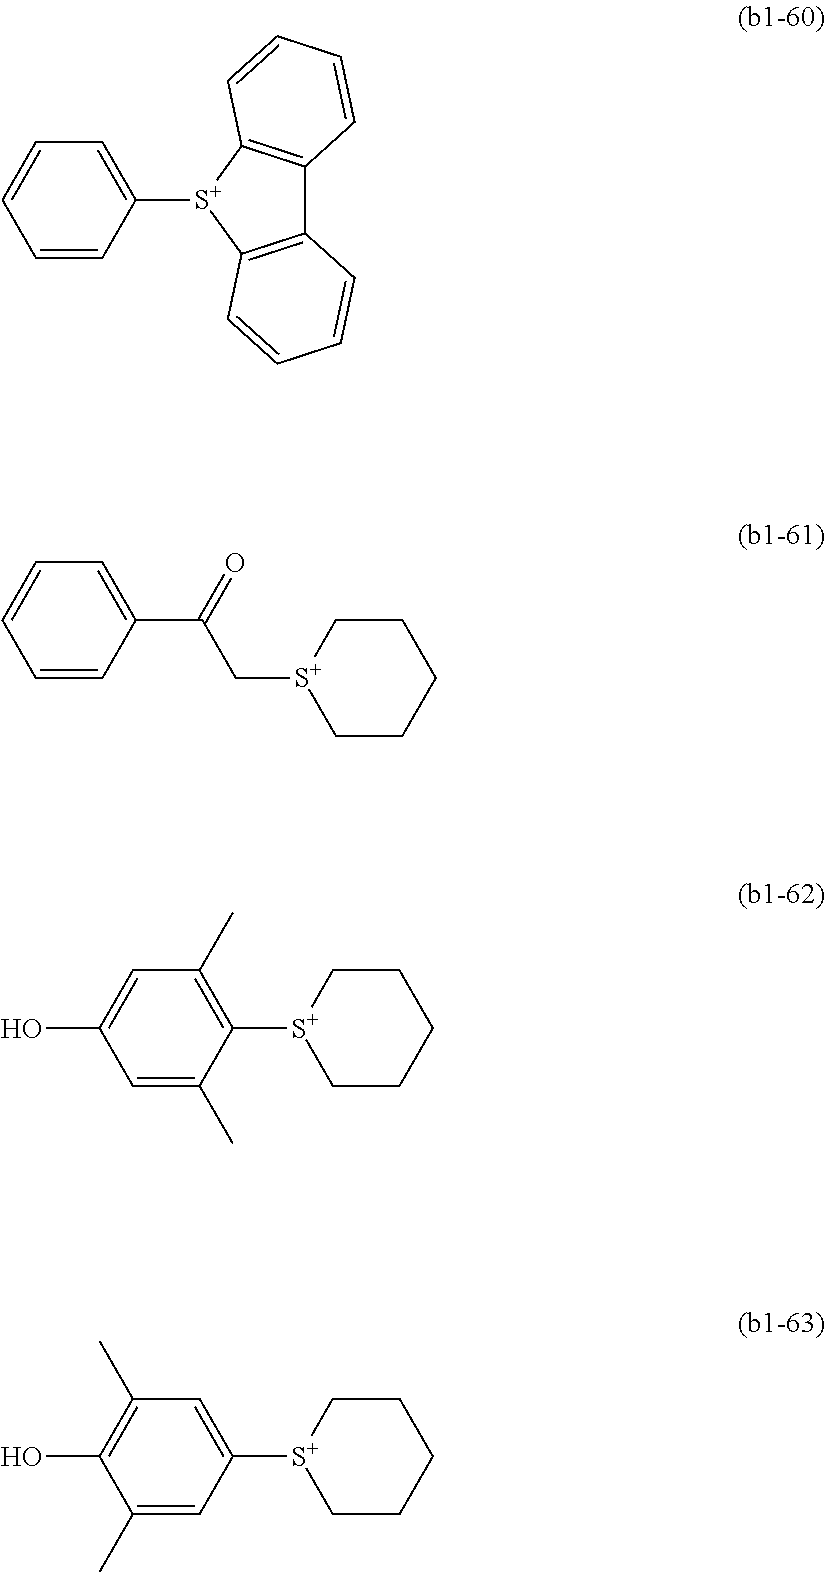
C1=CC([S+]2C3=C(C4=C2C=CC=C4)C=CC=C3)=CC=C1.C1=CC(C(=O)C[S+]2CCCCC2)=CC=C1.C1=C(C)C([S+]2CCCCC2)=C(C)C=C1O.C1(C)=CC([S+]2CCCCC2)=CC(C)=C1O
